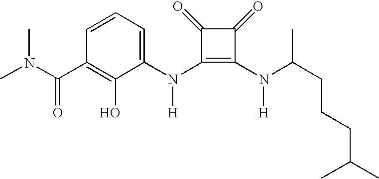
C(C1=C(O)C(N(C2=C(N([H])C(CCCC(C)C)C)C(=O)C2=O)[H])=CC=C1)(=O)N(C)C
